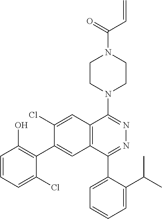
C(N1CCN(C2=NN=C(C3=CC=CC=C3C(C)C)C3=C2C=C(Cl)C(C2=C(O)C=CC=C2Cl)=C3)CC1)(C=C)=O
